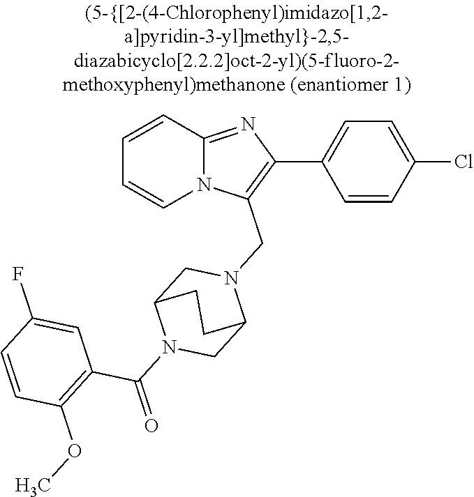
N12C(=NC(C3=CC=C(Cl)C=C3)=C1CN1CC3N(C(=O)C4=C(OC)C=CC(F)=C4)CC1CC3)C=CC=C2
